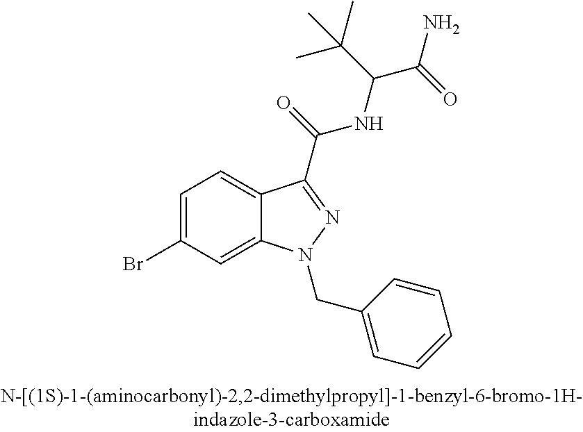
C1=C(Br)C=C2C(=C1)C(C(NC(C(C)(C)C)C(=O)N)=O)=NN2CC1=CC=CC=C1
